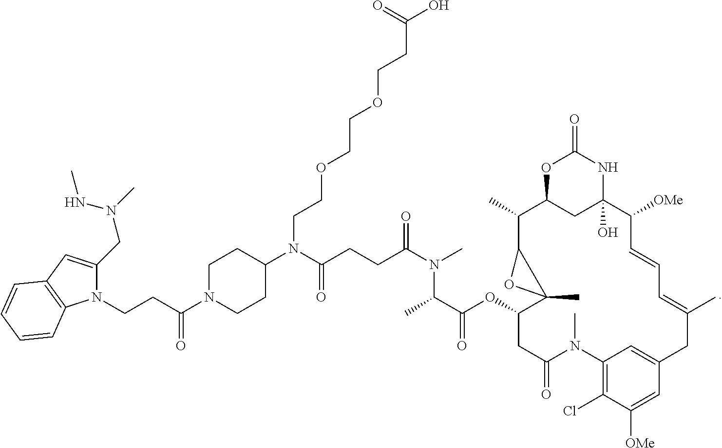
C1N(C(CCN2C(CN(C)NC)=CC3=C2C=CC=C3)=O)CCC(N(C(CCC(N(C)C(C)C(=O)OC2CC(=O)N(C)C3=C(Cl)C([OMe])=CC(=C3)CC(C)=CC=CC([OMe])C3(O)NC(=O)OC(C3)C(C)C3C2(C)O3)=O)=O)CCOCCOCCC(O)=O)C1
